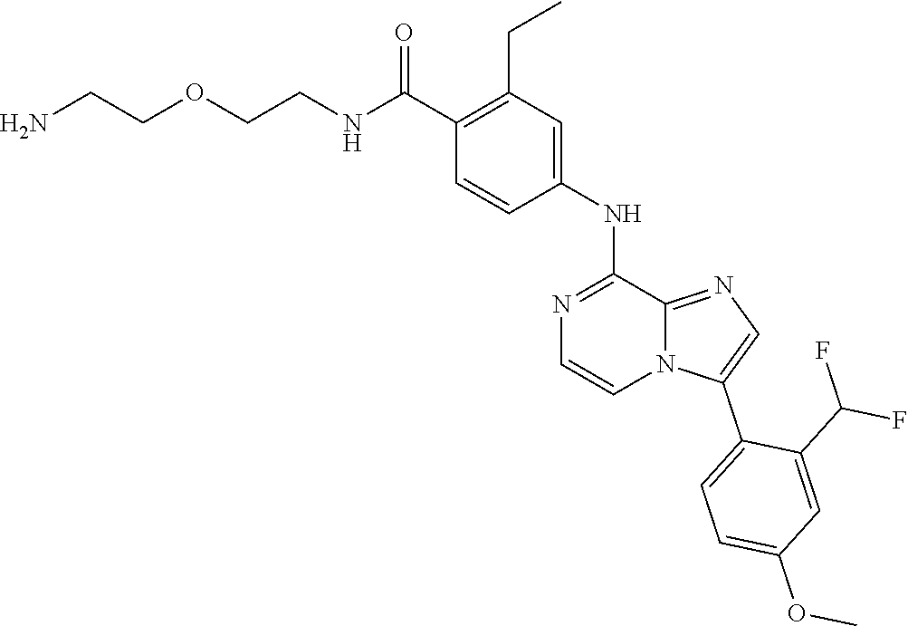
C1(C(NCCOCCN)=O)=C(CC)C=C(NC2=NC=CN3C2=NC=C3C2=CC=C(OC)C=C2C(F)F)C=C1
